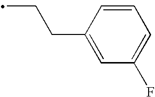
C1=CC(CCC)=CC(F)=C1
